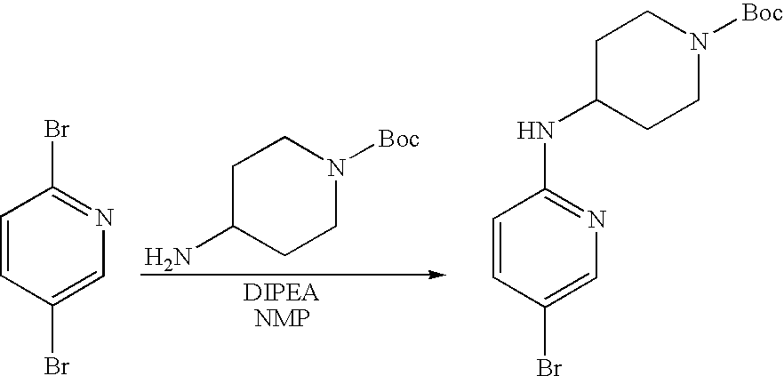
C1=CC(Br)=CN=C1Br.C1C(N)CCN([Boc])C1.C1=CC(Br)=CN=C1NC1CCN([Boc])CC1
